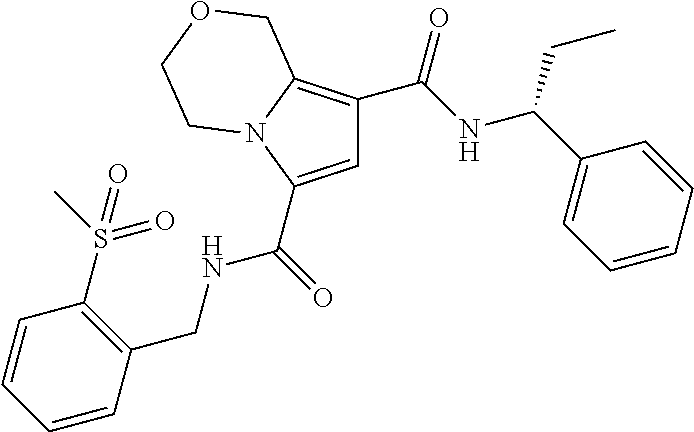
C1=C(C(=O)NCC2=C(S(C)(=O)=O)C=CC=C2)N2C(=C1C(NC(C1=CC=CC=C1)CC)=O)COCC2
